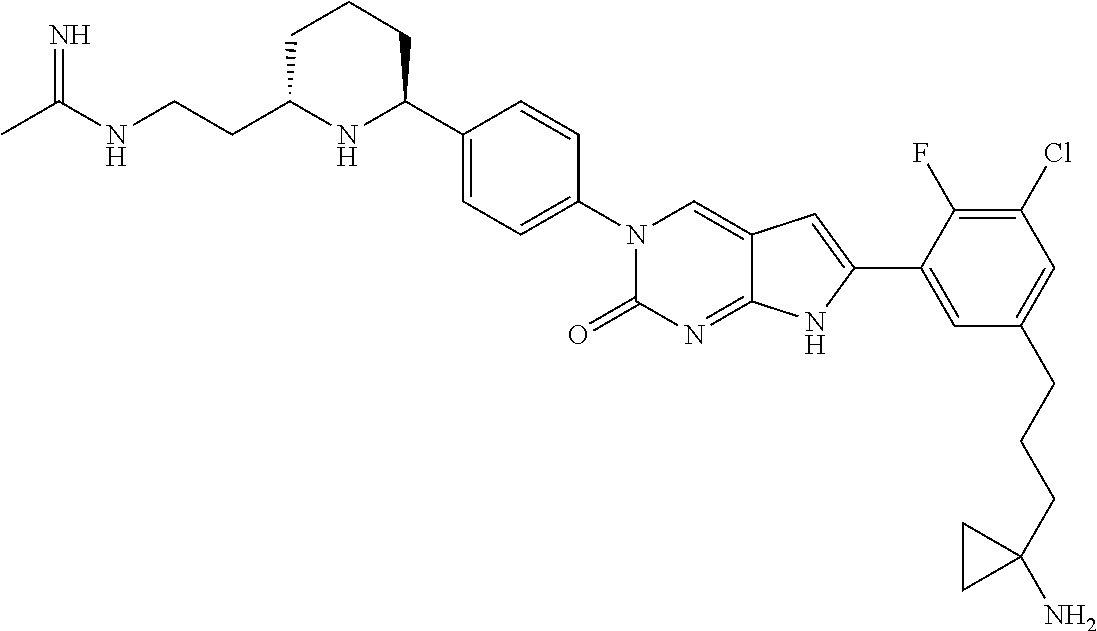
CC(NCCC1NC(C2=CC=C(N3C(=O)N=C4C(=C3)C=C(C3=CC(CCCC5(N)CC5)=CC(Cl)=C3F)N4)C=C2)CCC1)=N
